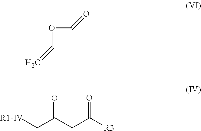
O1C(=C)CC1=O.C(C(CC([R3])=O)=O)[R1-IV]
